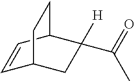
C1=CC2C(C(C)=O)([H])CC1CC2
